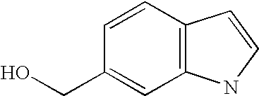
C1(CO)=CC2=C(C=C1)C=CN2
